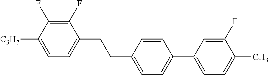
C1(F)=C(F)C([C3H7])=CC=C1CCC1=CC=C(C2=CC=C(C)C(F)=C2)C=C1
